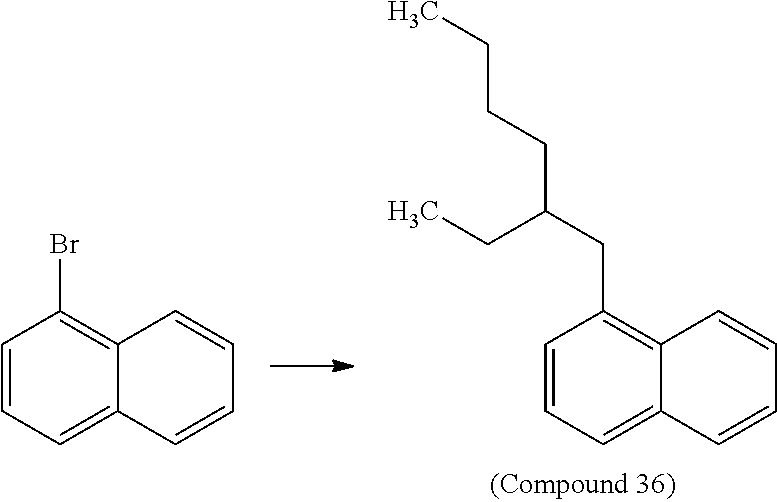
C1=CC=C2C(=C1CC(CC)CCCC)C=CC=C2.C1=CC=C2C(=C1Br)C=CC=C2
